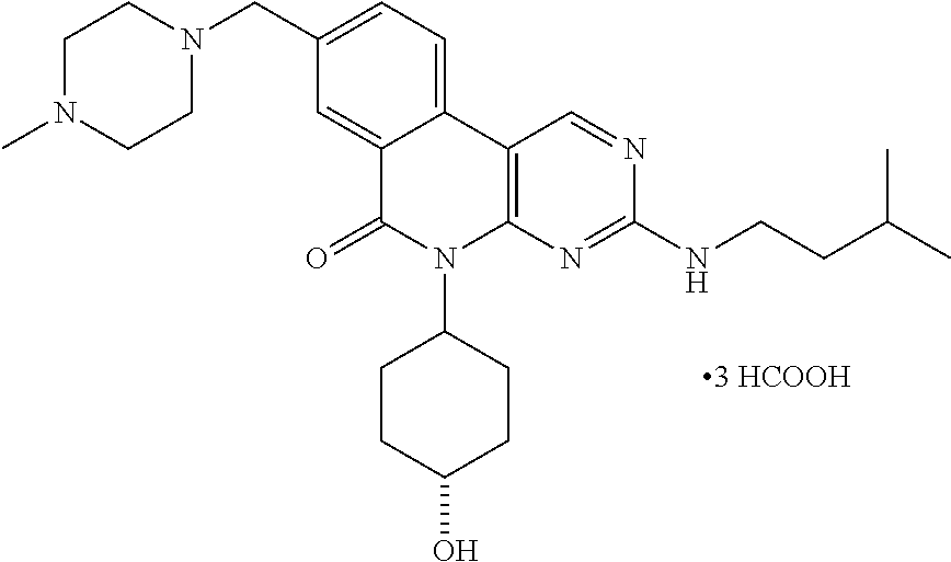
C1N(C)CCN(CC2=CC=C3C(=C2)C(=O)N(C2CCC(O)CC2)C2=C3C=NC(NCCC(C)C)=N2)C1
